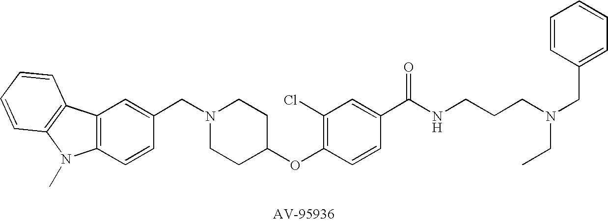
C12=C(C=CC(CN3CCC(OC4=C(Cl)C=C(C(NCCCN(CC5=CC=CC=C5)CC)=O)C=C4)CC3)=C1)N(C)C1=C2C=CC=C1
